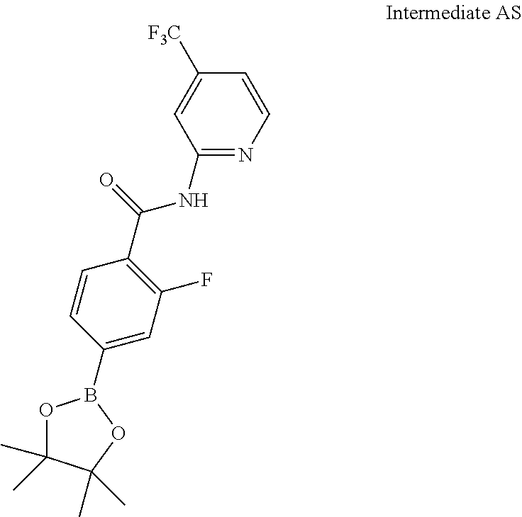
N1=C(NC(C2=C(F)C=C(B3OC(C)(C)C(C)(C)O3)C=C2)=O)C=C([F3C])C=C1
